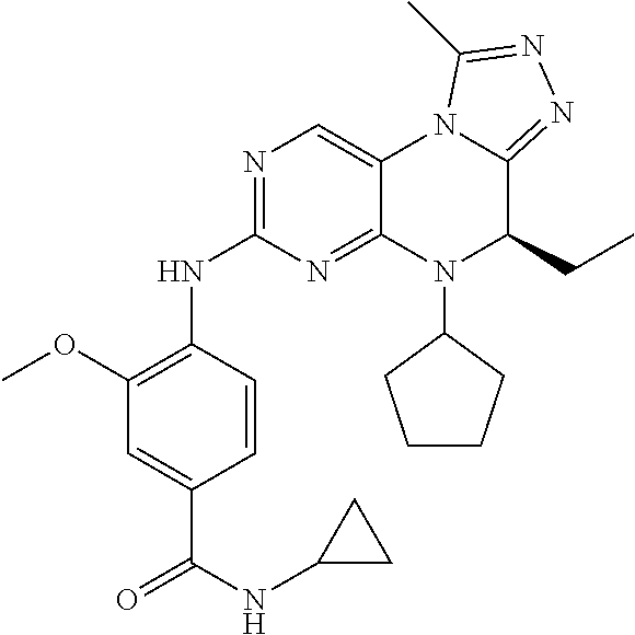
N(C1=NC=C2C(=N1)N(C1CCCC1)C(CC)C1=NN=C(C)N21)C1=C(OC)C=C(C(NC2CC2)=O)C=C1
